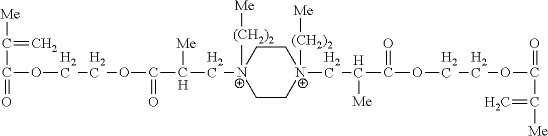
C(OCCOC(C(C[N+]1([(CH2)2][Me])CC[N+](CC(C(OCCOC(=O)C([Me])=C)=O)[Me])([(CH2)2][Me])CC1)[Me])=O)(=O)C(=C)[Me]
